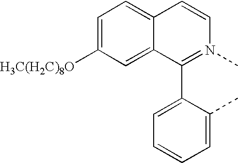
C1=C([H3C(H2C)8O])C=C2C(=C1)C=CN(C)=C2C1=CC=CC=C1C
